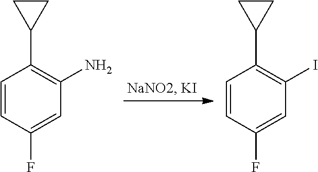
C1=CC(F)=CC(N)=C1C1CC1.C1=CC(F)=CC(I)=C1C1CC1
